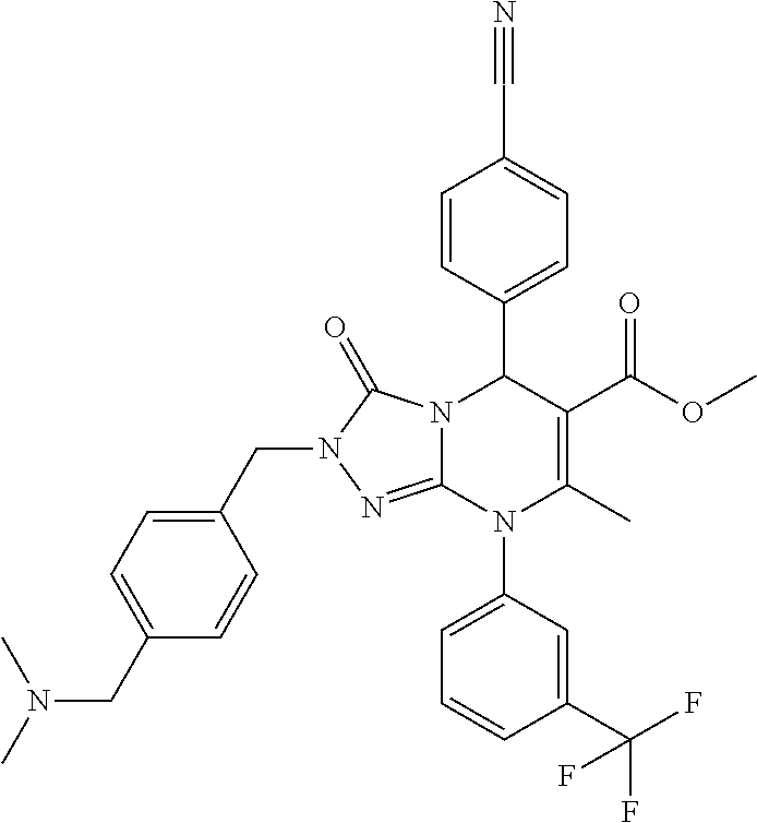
C1=CC(C2N3C(=NN(CC4=CC=C(CN(C)C)C=C4)C3=O)N(C3=CC=CC(C(F)(F)F)=C3)C(C)=C2C(OC)=O)=CC=C1C#N
